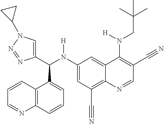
C1(N(C(C2=CN(C3CC3)N=N2)C2=CC=CC3=C2C=CC=N3)[H])=CC(C#N)=C2C(=C1)C(N(CC(C)(C)C)[H])=C(C#N)C=N2
